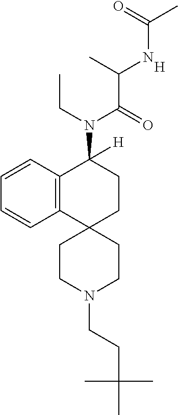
C12=C(C=CC=C1)C(N(C(C(C)NC(C)=O)=O)CC)([H])CCC21CCN(CCC(C)(C)C)CC1.[H]
